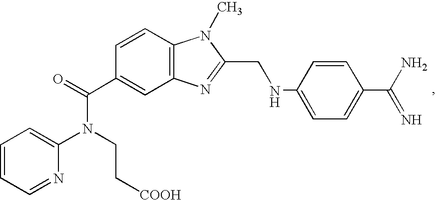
C1=NC(N(CC[COOH])C(C2=CC3=C(C=C2)N(C)C(CNC2=CC=C(C(N)=N)C=C2)=N3)=O)=CC=C1
